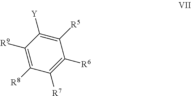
C1([R9])=C([R8])C([R7])=C([R6])C([R5])=C1[Y]
